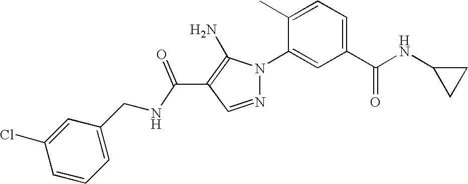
C(C1=C(N)N(C2=CC(C(NC3CC3)=O)=CC=C2C)N=C1)(=O)NCC1=CC=CC(Cl)=C1
